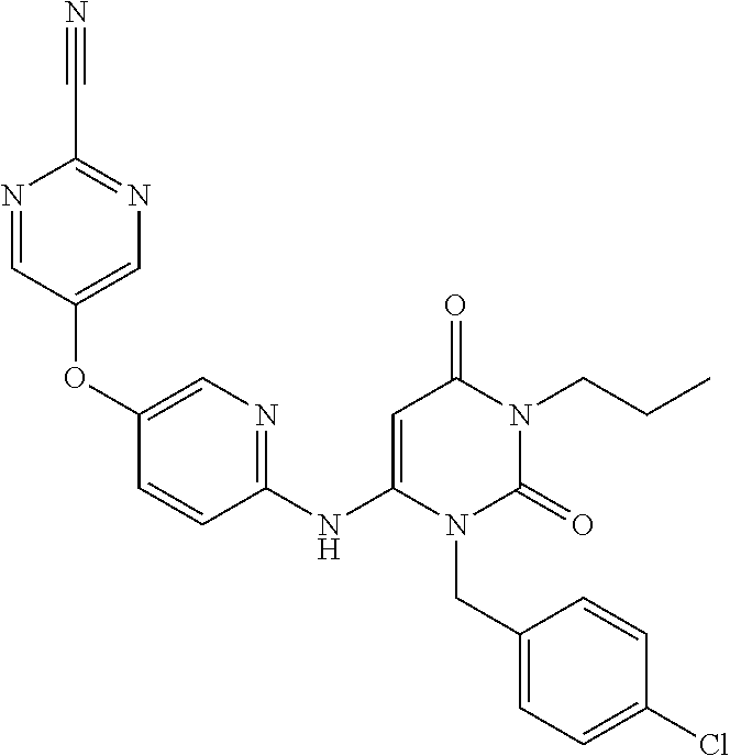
O(C1=CN=C(NC2=CC(=O)N(CCC)C(=O)N2CC2=CC=C(Cl)C=C2)C=C1)C1=CN=C(C#N)N=C1
